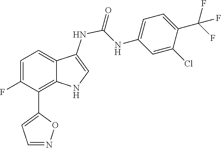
C1=C(C(F)(F)F)C(Cl)=CC(NC(=O)NC2=CNC3=C(C4=CC=NO4)C(F)=CC=C23)=C1
